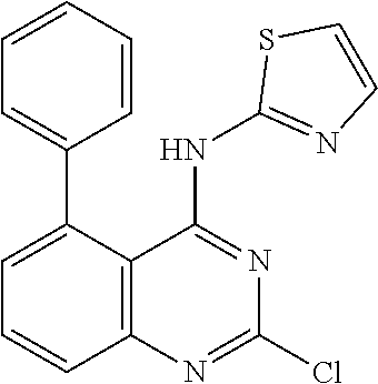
C1(C2=CC=CC3=C2C(NC2=NC=CS2)=NC(Cl)=N3)=CC=CC=C1
